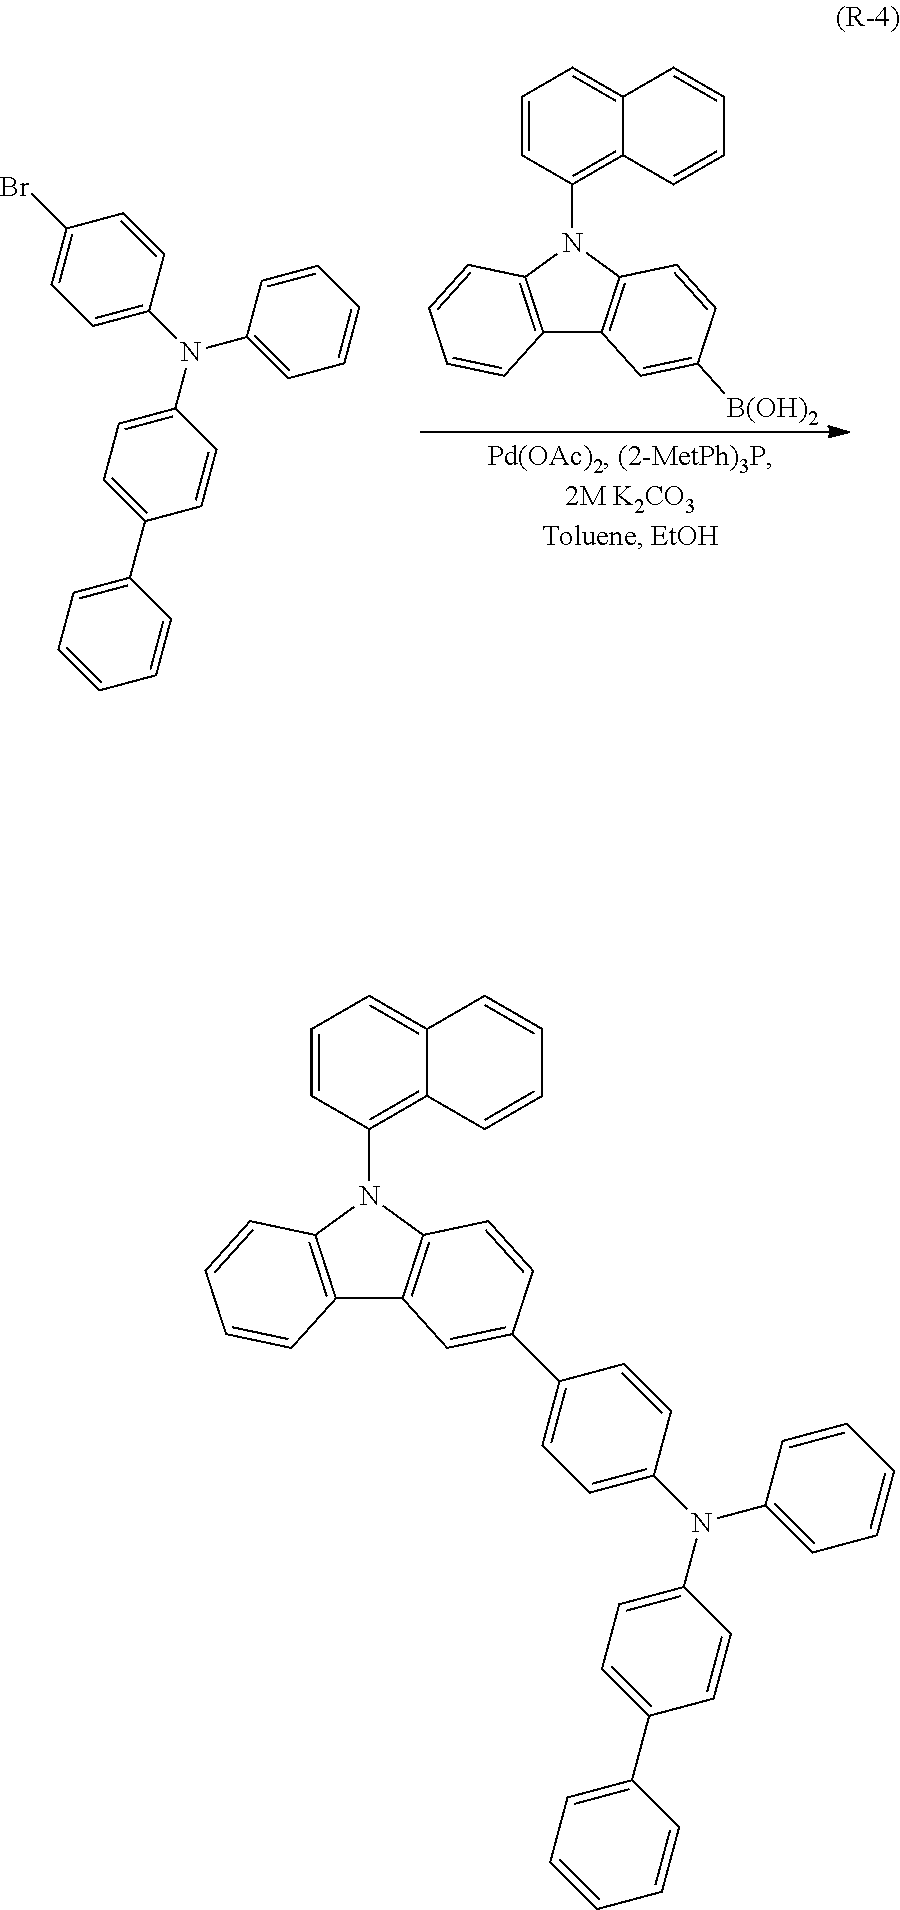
C1=CC(N2C3=C(C4=C2C=CC([B(OH)2])=C4)C=CC=C3)=C2C(=C1)C=CC=C2.C1(N(C2=CC=C(Br)C=C2)C2=CC=CC=C2)=CC=C(C2=CC=CC=C2)C=C1.C1(N(C2=CC=C(C3=CC4=C(N(C5=C6C(=CC=C5)C=CC=C6)C5=C4C=CC=C5)C=C3)C=C2)C2=CC=CC=C2)=CC=C(C2=CC=CC=C2)C=C1
